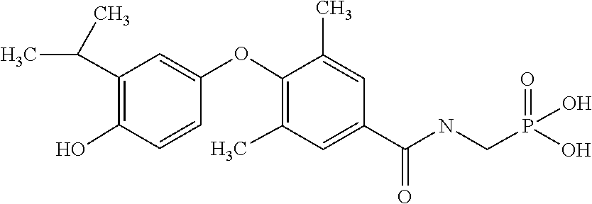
O=P(O)(O)CNC(C1=CC(C)=C(OC2=CC(C(C)C)=C(O)C=C2)C(C)=C1)=O
